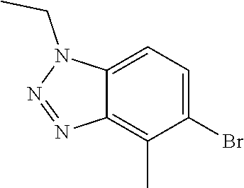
C1=C2C(=C(C)C(Br)=C1)N=NN2CC
